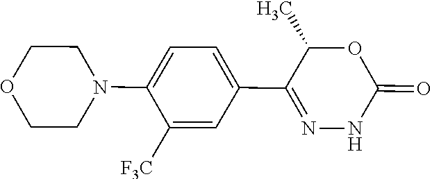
C1OCCN(C2=CC=C(C3=NNC(=O)OC3C)C=C2[F3C])C1
